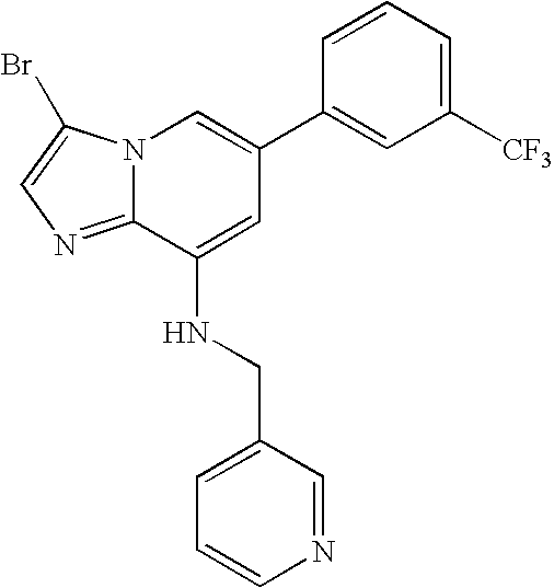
N12C(=NC=C1Br)C(NCC1=CC=CN=C1)=CC(C1=CC([CF3])=CC=C1)=C2
